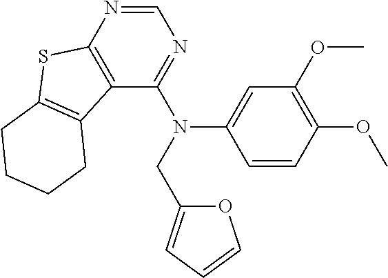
N(C1=CC(OC)=C(OC)C=C1)(CC1=CC=CO1)C1=NC=NC2=C1C1=C(S2)CCCC1
